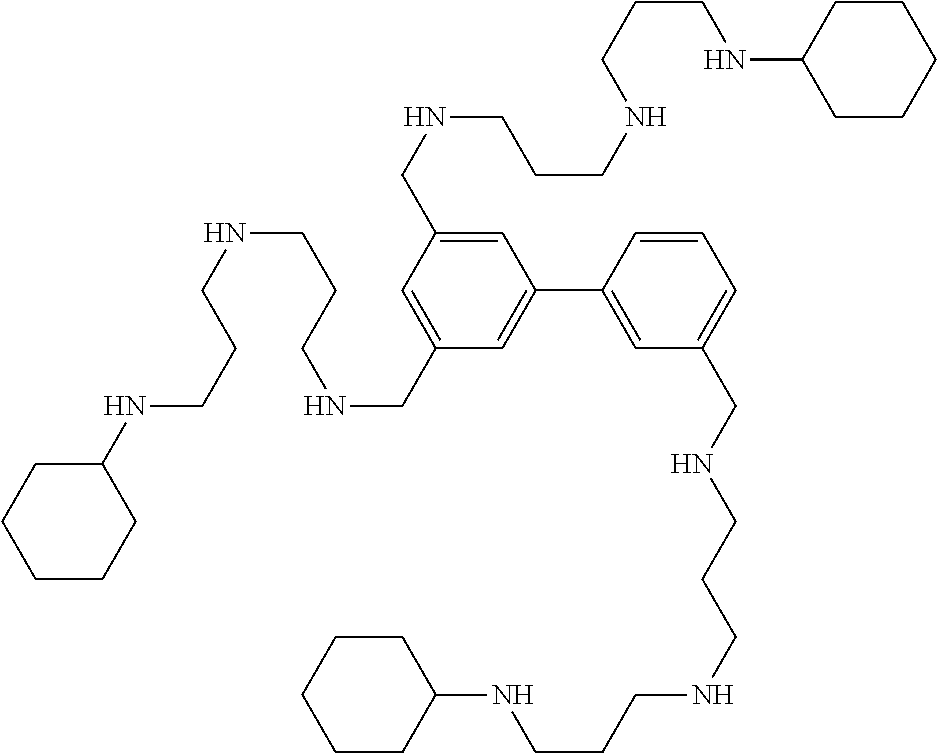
C1=C(CNCCCNCCCNC2CCCCC2)C=C(CNCCCNCCCNC2CCCCC2)C=C1C1=CC(CNCCCNCCCNC2CCCCC2)=CC=C1
